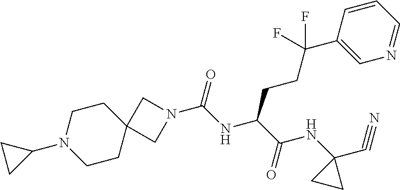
C1N(C2CC2)CCC2(C1)CN(C(NC(C(NC1(C#N)CC1)=O)CCC(C1=CN=CC=C1)(F)F)=O)C2
